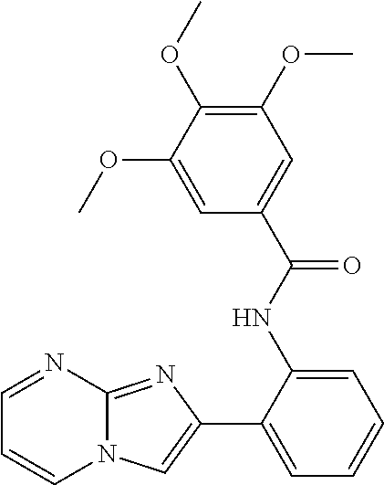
C1=NC2=NC(C3=CC=CC=C3NC(C3=CC(OC)=C(OC)C(OC)=C3)=O)=CN2C=C1
